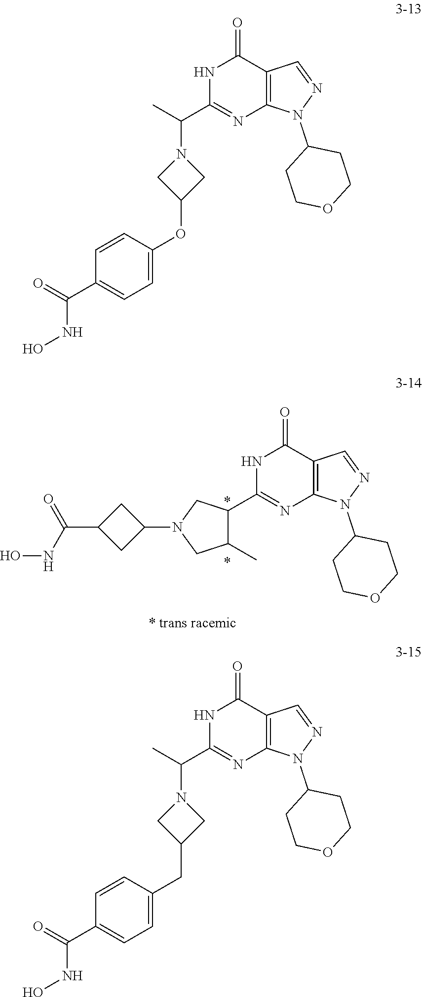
C1(C)C(C2=NC3=C(C(=O)N2)C=NN3C2CCOCC2)CN(C2CC(C(NO)=O)C2)C1.C1=CC(OC2CN(C(C3=NC4=C(C(=O)N3)C=NN4C3CCOCC3)C)C2)=CC=C1C(=O)NO.C1=CC(CC2CN(C(C3=NC4=C(C(=O)N3)C=NN4C3CCOCC3)C)C2)=CC=C1C(=O)NO
